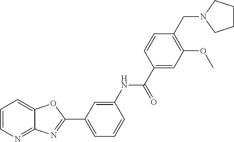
C1=CN=C2C(=C1)OC(C1=CC=CC(NC(C3=CC(OC)=C(CN4CCCC4)C=C3)=O)=C1)=N2
